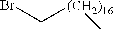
BrC[(CH2)16]C
